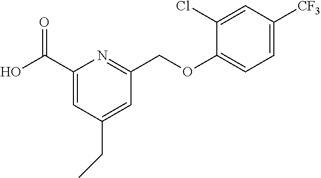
C1(Cl)=CC([CF3])=CC=C1OCC1=NC(C(O)=O)=CC(CC)=C1
